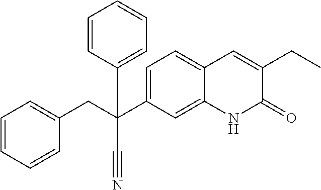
C1=CC=CC(CC(C2=CC=C3C(=C2)NC(=O)C(CC)=C3)(C2=CC=CC=C2)C#N)=C1
